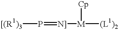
[[(R1)3]P=[N]][M]([(L1)2])[Cp]
